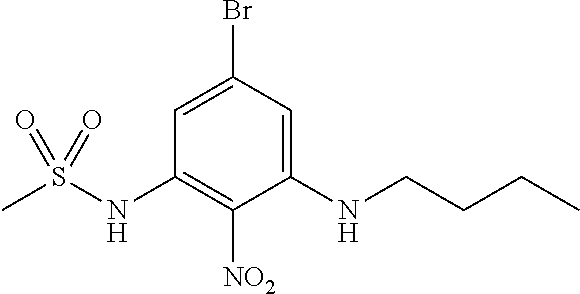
C1=C(Br)C=C(NCCCC)C([NO2])=C1NS(C)(=O)=O
